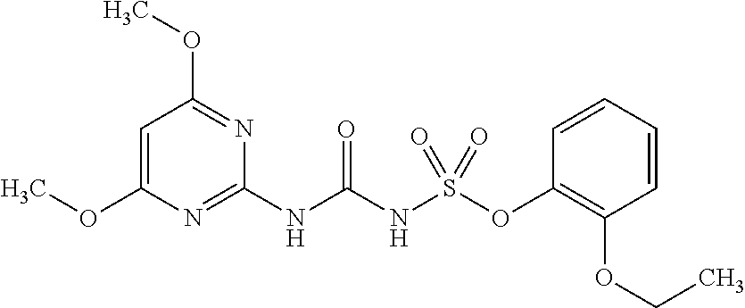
C1=C(OC)N=C(NC(NS(OC2=C(OCC)C=CC=C2)(=O)=O)=O)N=C1OC
